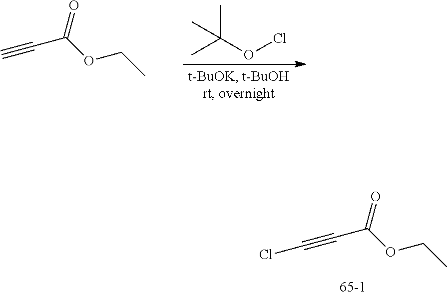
C(C(OCC)=O)#C.CC(OCl)(C)C.C(C(OCC)=O)#CCl
